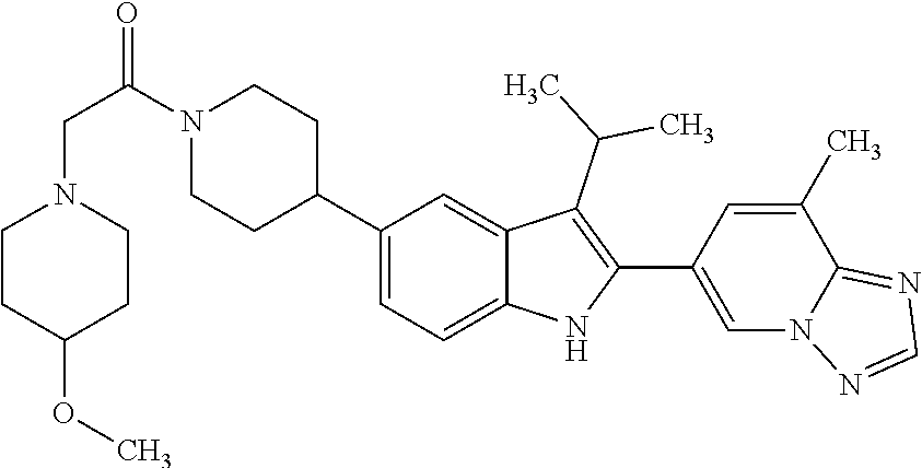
C1(C2CCN(C(=O)CN3CCC(OC)CC3)CC2)=CC=C2C(=C1)C(C(C)C)=C(C1=CN3C(=NC=N3)C(C)=C1)N2
